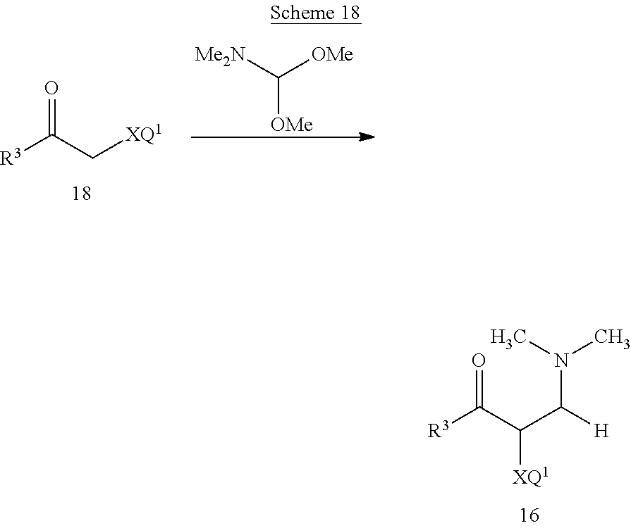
O=C(C(C(N(C)C)[H])[XQ1])[R3].O=C(C[XQ1])[R3].C([OMe])([Me2N])[OMe]
